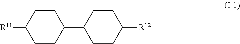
C1CC([R11])CCC1C1CCC([R12])CC1
